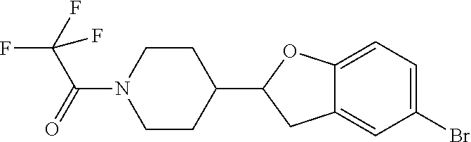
C1CC(C2CC3=CC(Br)=CC=C3O2)CCN1C(=O)C(F)(F)F
